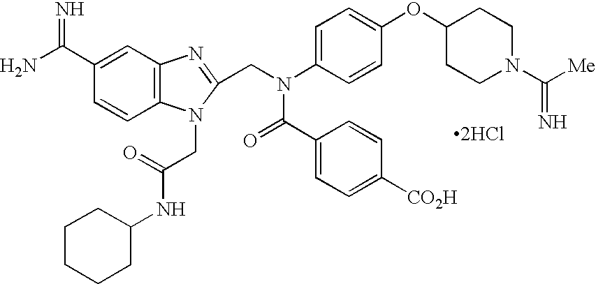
C1=CC2=C(C=C1C(N)=N)N=C(CN(C1=CC=C(OC3CCN(C([Me])=N)CC3)C=C1)C(C1=CC=C([CO2H])C=C1)=O)N2CC(NC1CCCCC1)=O.[2HCl]
